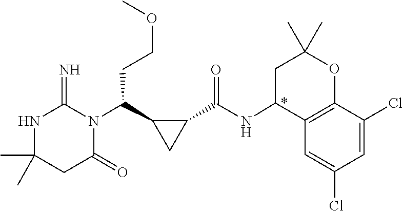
CC1(C)NC(=N)N(C(C2CC2C(NC2C3=C(OC(C)(C)C2)C(Cl)=CC(Cl)=C3)=O)CCOC)C(=O)C1
